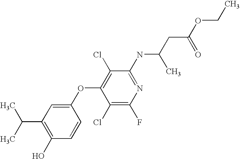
N(C1=NC(F)=C(Cl)C(OC2=CC(C(C)C)=C(O)C=C2)=C1Cl)C(CC(=O)OCC)C
